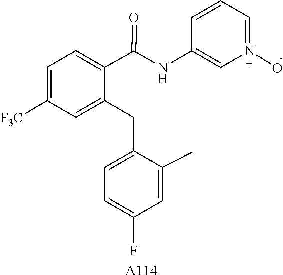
C1(NC(C2=CC=C([F3C])C=C2CC2=CC=C(F)C=C2C)=O)=CN(O)=CC=C1.[A114]
